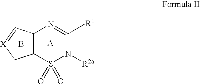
C12=C(S(=O)(=O)N([R2a])C(C)=N1)C[X]=C2.B
